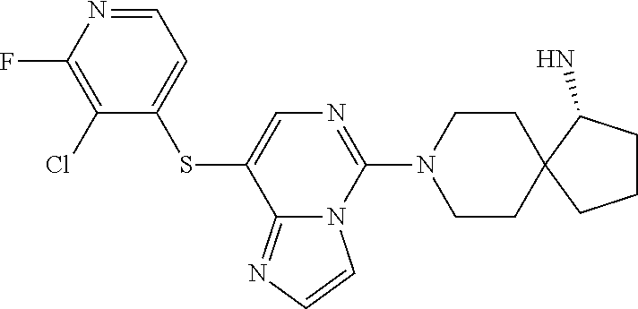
C12=NC=CN1C(N1CCC3(CC1)CCCC3N)=NC=C2SC1=CC=NC(F)=C1Cl
